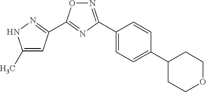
C1(C)=CC(C2=NC(C3=CC=C(C4CCOCC4)C=C3)=NO2)=NN1
